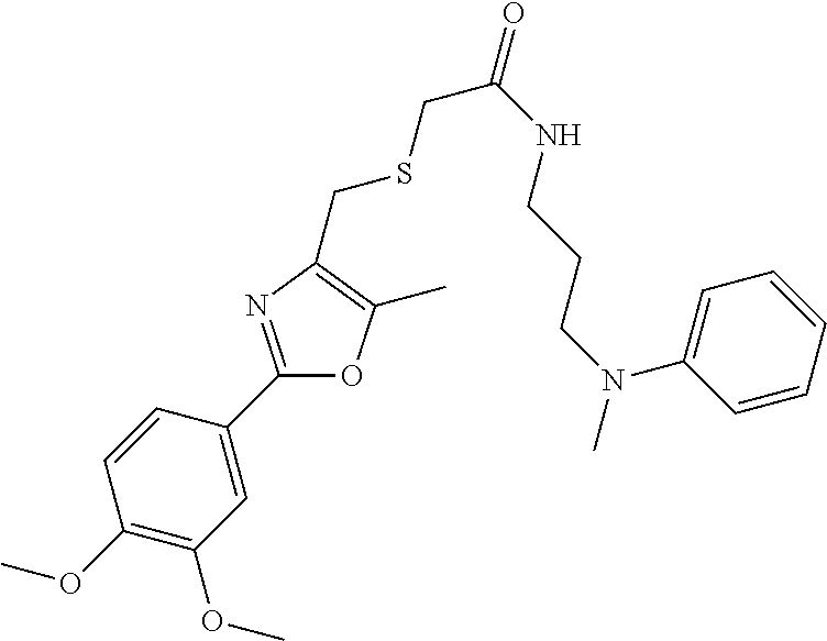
C1=CC(C2=NC(CSCC(NCCCN(C)C3=CC=CC=C3)=O)=C(C)O2)=CC(OC)=C1OC
